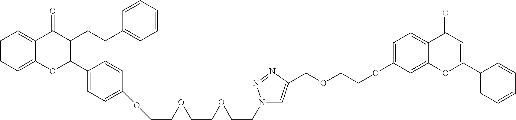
C1=CC=C2C(=C1)C(=O)C(CCC1=CC=CC=C1)=C(C1=CC=C(OCCOCCOCCN3C=C(COCCOC4=CC=C5C(=C4)OC(C4=CC=CC=C4)=CC5=O)N=N3)C=C1)O2
